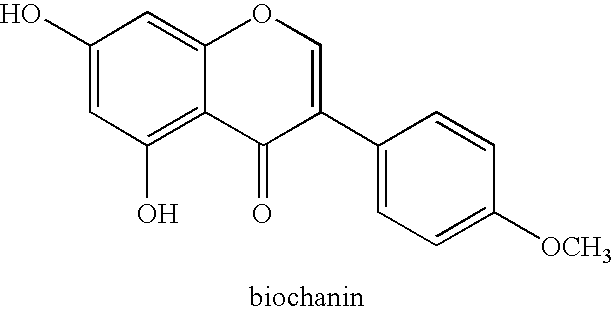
C1(O)=CC(O)=C2C(=C1)OC=C(C1=CC=C([OCH3])C=C1)C2=O
